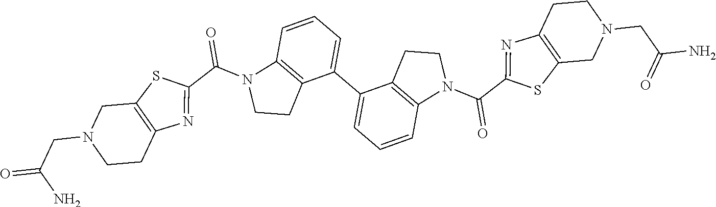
C1=CC=C(C2=CC=CC3=C2CCN3C(=O)C2=NC3=C(S2)CN(CC(N)=O)CC3)C2=C1N(C(=O)C1=NC3=C(S1)CN(CC(N)=O)CC3)CC2
